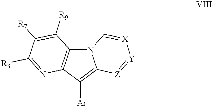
N12C3=C(C([Ar])=C1[Z]=[Y][X]=C2)N=C([R3])C([R7])=C3[R9]
